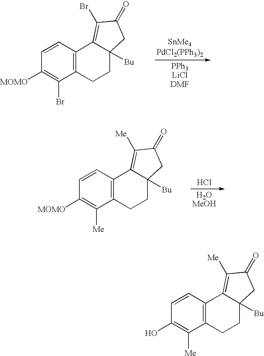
C1=CC2=C(C([Me])=C1[MOMO])CCC1([Bu])C2=C([Me])C(=O)C1.Cl.[H2OMeOH].C1=CC2=C(C(Br)=C1[MOMO])CCC1([Bu])C2=C(Br)C(=O)C1.[SnMe4PdCl2(PPh3)2].[PPh3LiClDMF].C1=CC2=C(C([Me])=C1O)CCC1([Bu])C2=C([Me])C(=O)C1
